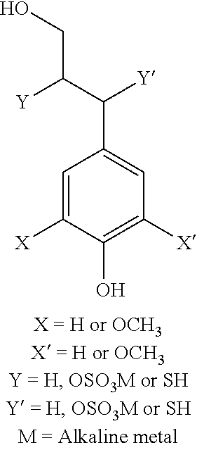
C1=C([X])C(O)=C([X])C=C1C(C([Y])CO)[Y]
